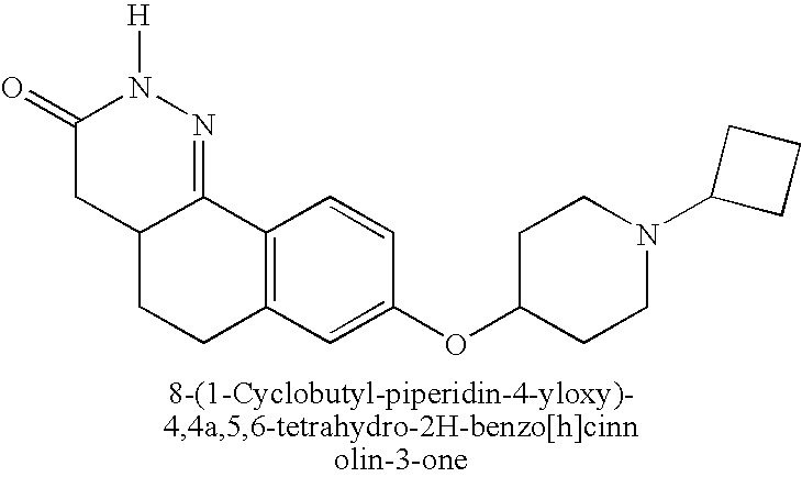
C12=NN([H])C(=O)CC1CCC1=C2C=CC(OC2CCN(C3CCC3)CC2)=C1
